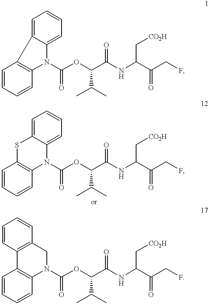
C1=CC2=C(C=C1)C1=CC=CC=C1N2C(OC(C(NC(C(CF)=O)C[CO2H])=O)C(C)C)=O.C1=CC2=C(C=C1)SC1=CC=CC=C1N2C(OC(C(NC(C(CF)=O)C[CO2H])=O)C(C)C)=O.C1=CC2=C(C=C1)C1=C(CN2C(OC(C(NC(C(CF)=O)C[CO2H])=O)C(C)C)=O)C=CC=C1
